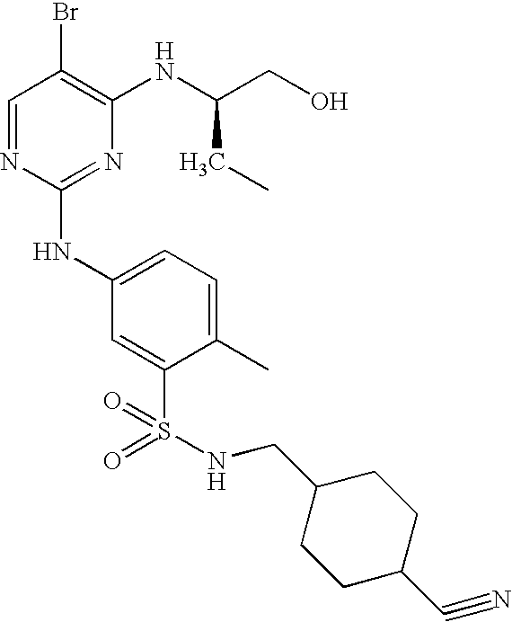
C1=NC(NC2=CC=C(C)C(S(=O)(=O)NCC3CCC(C#N)CC3)=C2)=NC(NC(CO)CC)=C1Br
